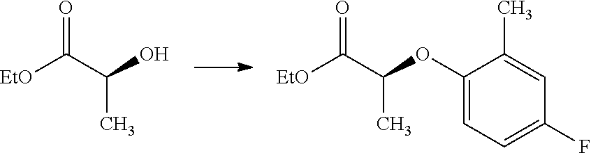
O=C(C(O)C)[EtO].O=C(C(OC1=CC=C(F)C=C1C)C)[EtO]
